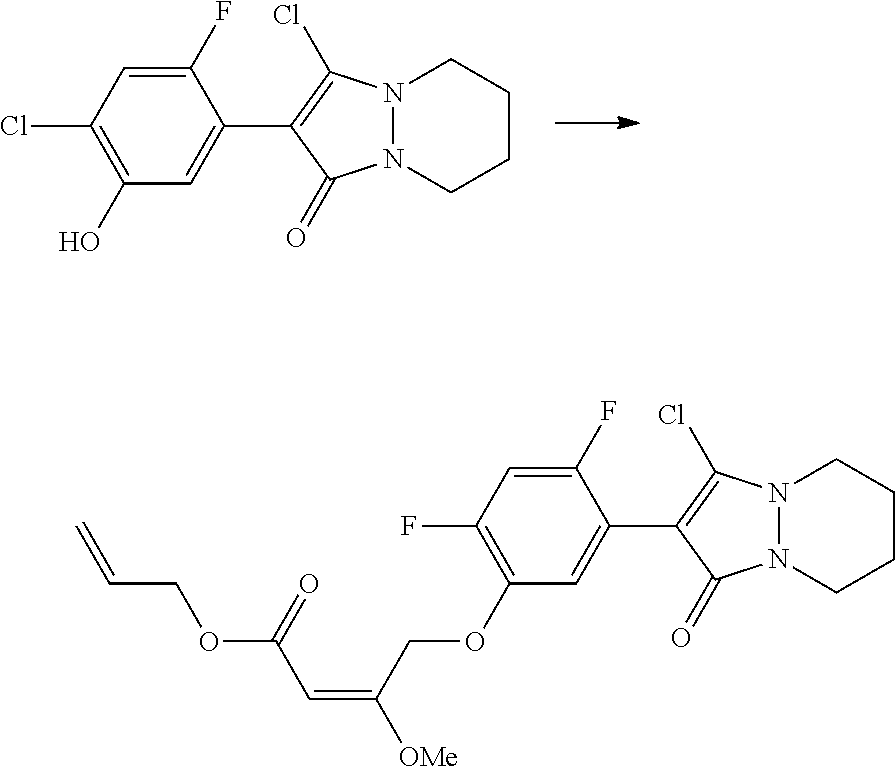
C1(F)=CC(Cl)=C(O)C=C1C1=C(Cl)N2N(CCCC2)C1=O.C1(F)=CC(F)=C(OCC(=CC(OCC=C)=O)[OMe])C=C1C1=C(Cl)N2N(CCCC2)C1=O
